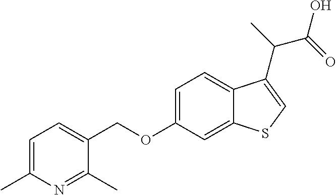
C(OC1=CC=C2C(=C1)SC=C2C(C(O)=O)C)C1=CC=C(C)N=C1C
